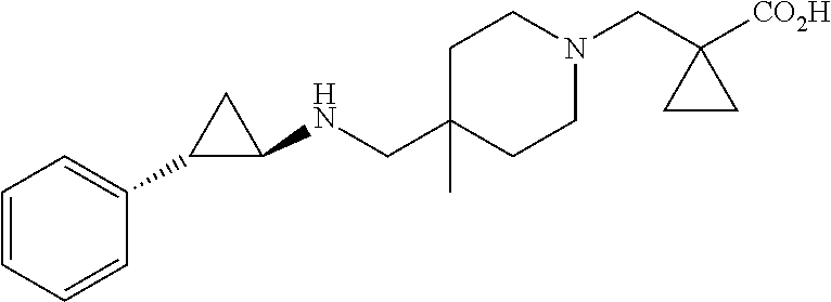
C1(CN2CCC(CNC3CC3C3=CC=CC=C3)(C)CC2)([CO2H])CC1
